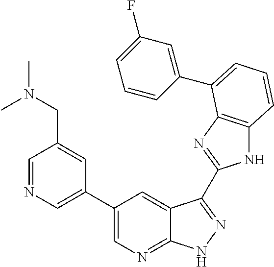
C1(C2=CN=CC(CN(C)C)=C2)=CN=C2C(=C1)C(C1=NC3=C(N1)C=CC=C3C1=CC(F)=CC=C1)=NN2
